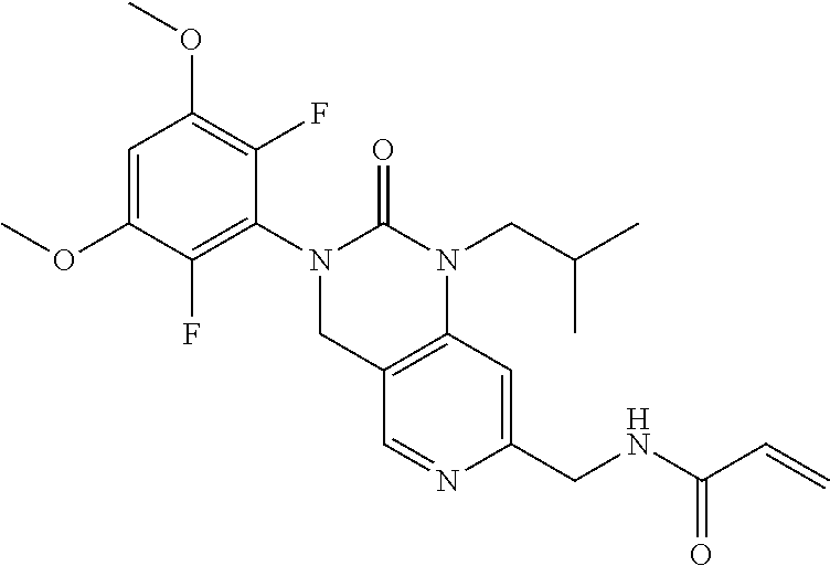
COC1=CC(OC)=C(F)C(N2C(=O)N(CC(C)C)C3=C(C2)C=NC(CNC(C=C)=O)=C3)=C1F
